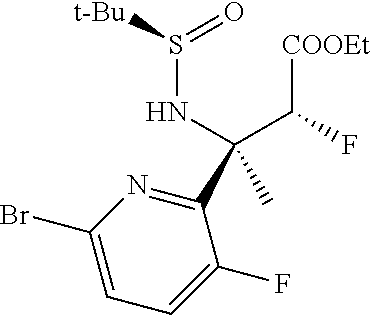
C(C([COOEt])F)(NS(=O)[t-Bu])(C)C1=NC(Br)=CC=C1F
